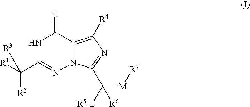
C1(C([R2])([R3])[R1])=NN2C(=C([R4])N=C2C([R5-L])([M][R7])[R6])C(=O)N1
